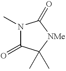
N1(C)C(=O)C(C)(C)[NMe]C1=O
